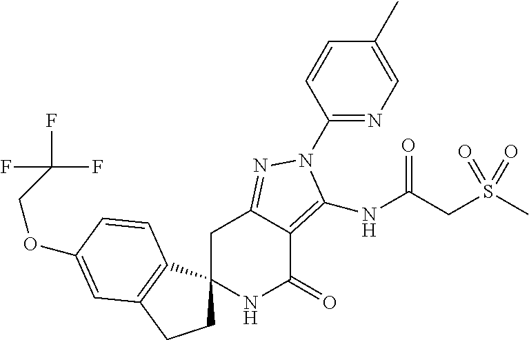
C1C2(C3=C(C1)C=C(OCC(F)(F)F)C=C3)NC(=O)C1=C(NC(CS(C)(=O)=O)=O)N(C3=NC=C(C)C=C3)N=C1C2
